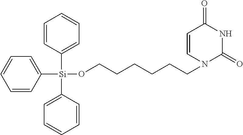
C1=CC([Si](C2=CC=CC=C2)(C2=CC=CC=C2)OCCCCCCN2C(=O)NC(=O)C=C2)=CC=C1
